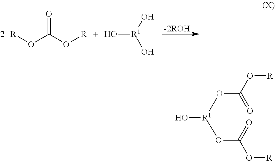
[R]OC(O[R])=O.O[R1](O)O.[-2ROH].O[R1](OC(O[R])=O)OC(O[R])=O
